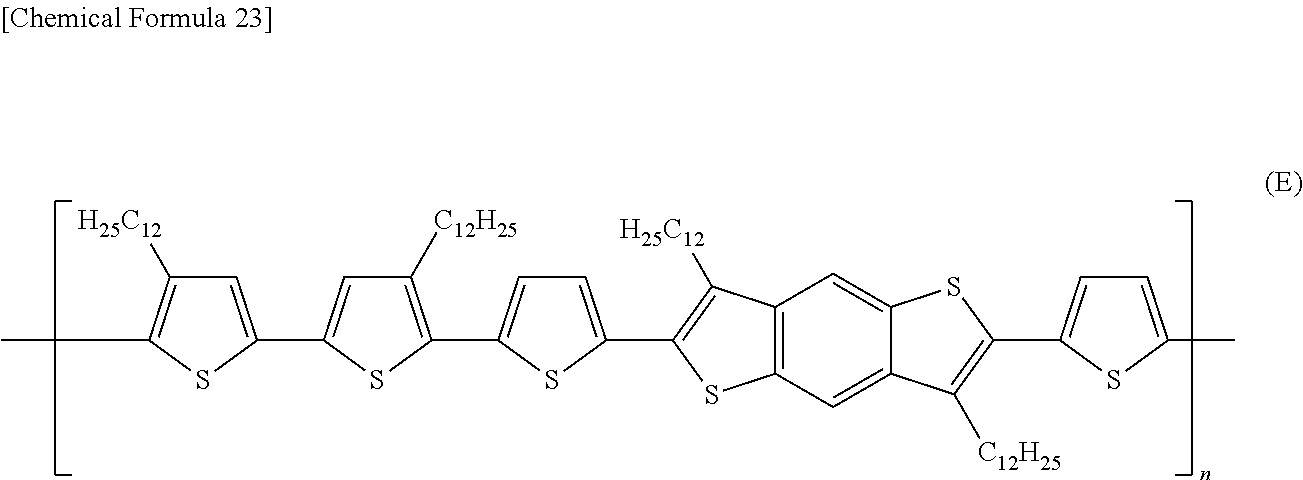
C1=C(C2=C([H25C12])C3=C(S2)C=C2C(=C3)SC(C3=CC=C(C)S3)=C2[C12H25])SC(C2=C([C12H25])C=C(C3=CC([H25C12])=C(C)S3)S2)=C1
